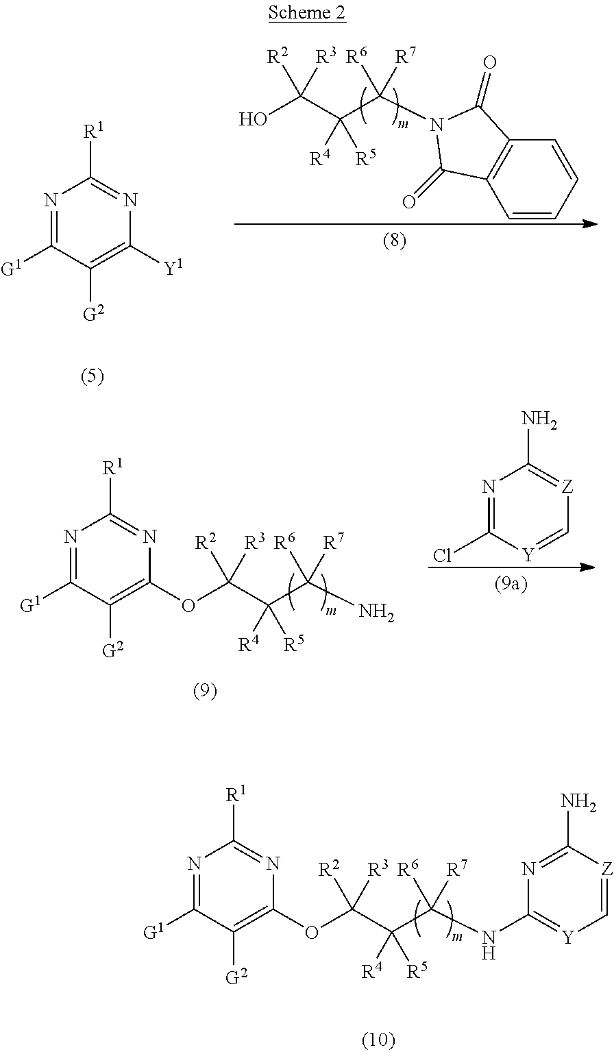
C1=CC=CC2=C1C(=O)N(C(C(C(O)([R3])[R2])([R5])[R4])([R7])[R6])C2=O.N1=C([G1])C([G2])=C([Y1])N=C1[R1].NC(C(C(OC1=C([G2])C([G1])=NC([R1])=N1)([R3])[R2])([R5])[R4])([R7])[R6].N1=C(Cl)[Y]=C[Z]=C1N.C(C(C(OC1=C([G2])C([G1])=NC([R1])=N1)([R3])[R2])([R5])[R4])([R7])([R6])NC1=[Y]C=[Z]C(N)=N1
